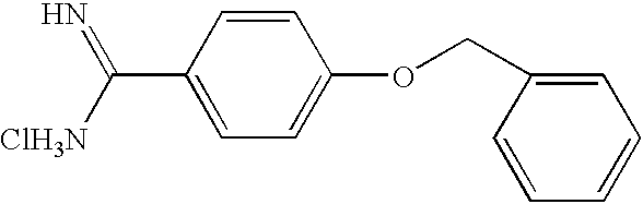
C1=CC(C([ClH3N])=N)=CC=C1OCC1=CC=CC=C1
